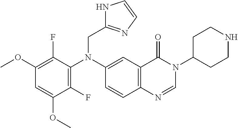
C1(F)=C(N(C2=CC3=C(C=C2)N=CN(C2CCNCC2)C3=O)CC2=NC=CN2)C(F)=C(OC)C=C1OC
